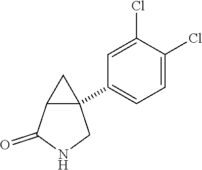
C1=C(Cl)C(Cl)=CC=C1C12C(C(=O)NC1)C2
